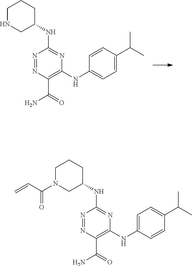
N1=NC(C(=O)N)=C(NC2=CC=C(C(C)C)C=C2)N=C1NC1CCCNC1.N1=NC(C(=O)N)=C(NC2=CC=C(C(C)C)C=C2)N=C1NC1CCCN(C(C=C)=O)C1
